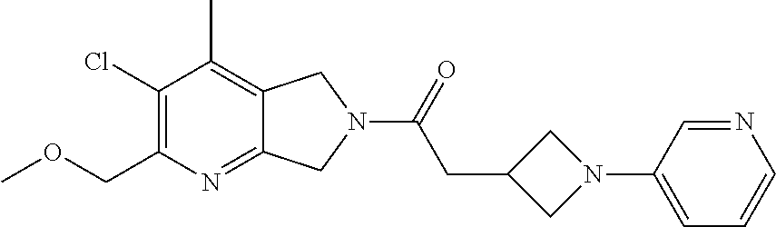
C1(Cl)=C(COC)N=C2C(=C1C)CN(C(=O)CC1CN(C3=CC=CN=C3)C1)C2
